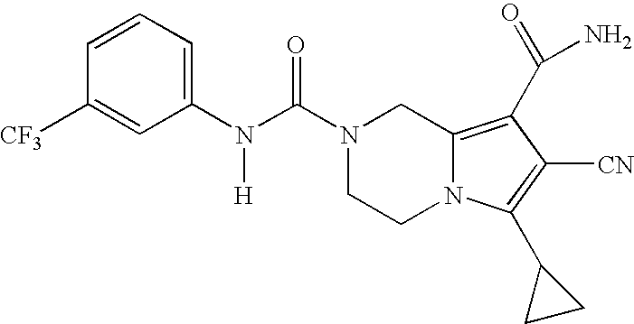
C1=CC=C(N(C(N2CCN3C(=C(C(N)=O)C([CN])=C3C3CC3)C2)=O)[H])C=C1[CF3]
